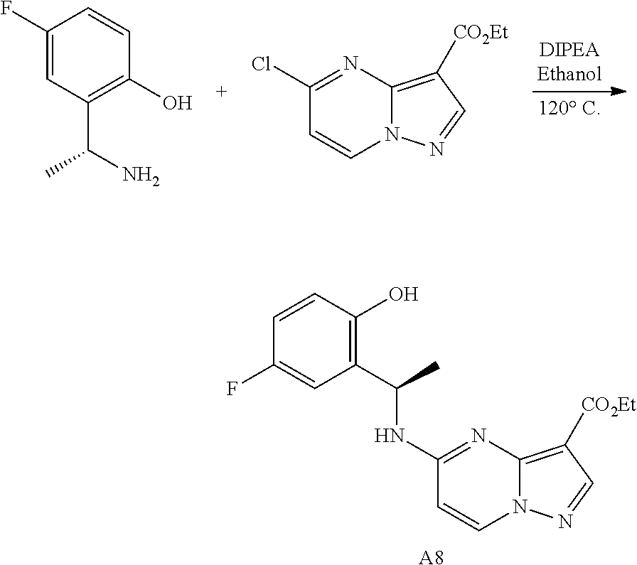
C1(NC(C2=C(O)C=CC(F)=C2)C)=NC2=C([CO2Et])C=NN2C=C1.[A8].C1(F)=CC(C(C)N)=C(O)C=C1.C1(Cl)=NC2=C([CO2Et])C=NN2C=C1
